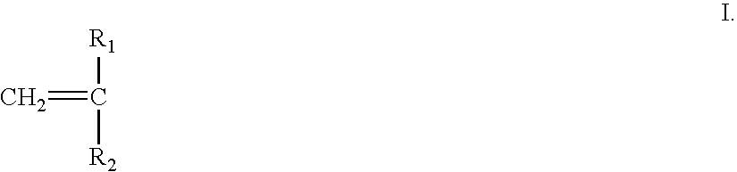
C([R1])([R2])=C
